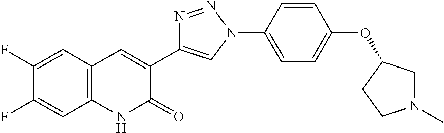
C12=C(C=C(F)C(F)=C1)C=C(C1=CN(C3=CC=C(OC4CN(C)CC4)C=C3)N=N1)C(=O)N2
